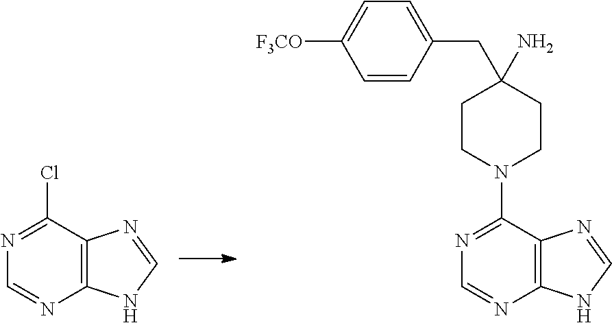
C1=CC(CC2(N)CCN(C3=NC=NC4=C3N=CN4)CC2)=CC=C1[F3CO].C12=C(C(Cl)=NC=N1)N=CN2
